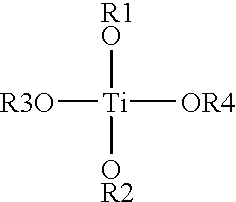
[R3O][Ti]([OR4])([R1O])[OR2]
